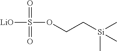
[LiO]S(OCC[Si](C)(C)C)(=O)=O
